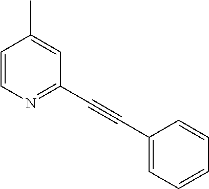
C1=CN=C(C#CC2=CC=CC=C2)C=C1C
